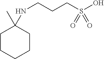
C(CCNC1(C)CCCCC1)S(O)(=O)=O
